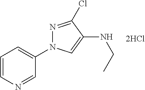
C1=CN=CC(N2N=C(Cl)C(NCC)=C2)=C1
